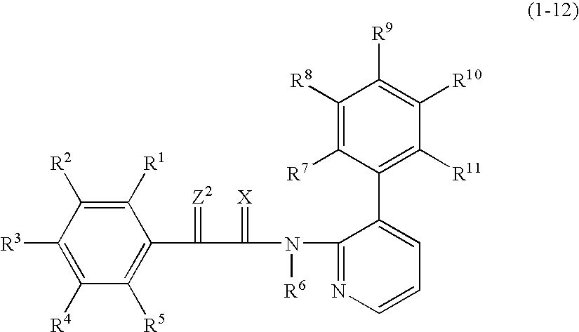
C1([R1])=C([R2])C([R3])=C([R4])C([R5])=C1C(C(N(C1=NC=CC=C1C1=C([R11])C([R10])=C([R9])C([R8])=C1[R7])[R6])=[X])=[Z2]
